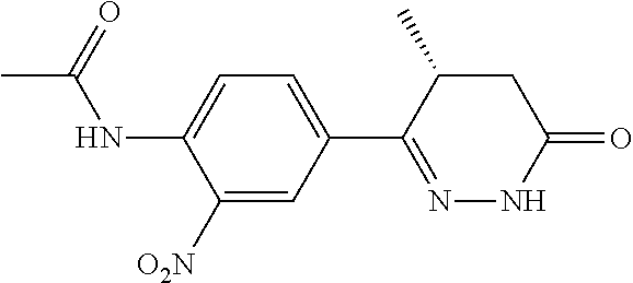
CC(NC1=CC=C(C2=NNC(=O)CC2C)C=C1[O2N])=O
